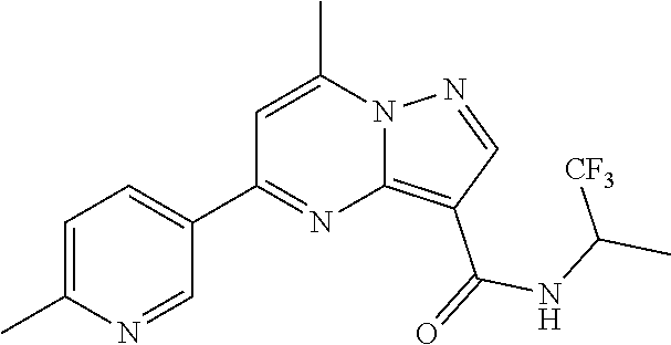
C12=C(C(=O)NC(C)[CF3])C=NN1C(C)=CC(C1=CC=C(C)N=C1)=N2
